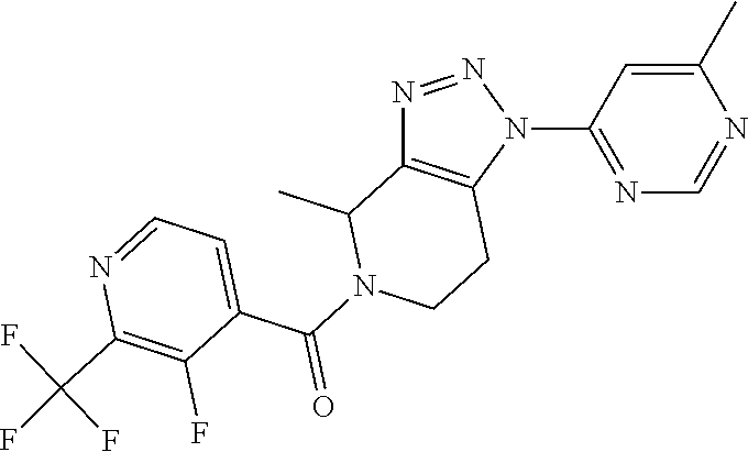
N1=NN(C2=NC=NC(C)=C2)C2=C1C(C)N(C(=O)C1=CC=NC(C(F)(F)F)=C1F)CC2
